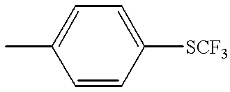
CC1=CC=C([SCF3])C=C1
